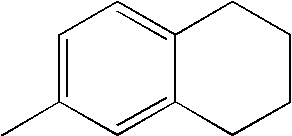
C1=C(C)C=C2C(=C1)CCCC2
